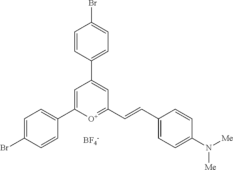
[BF4-].C1=C(C2=CC=C(Br)C=C2)[O+]=C(C=CC2=CC=C(N([Me])[Me])C=C2)C=C1C1=CC=C(Br)C=C1
